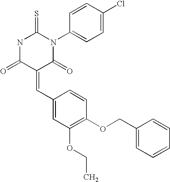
C1=CC(N2C(=S)NC(=O)C(=CC3=CC(OCC)=C(OCC4=CC=CC=C4)C=C3)C2=O)=CC=C1Cl
